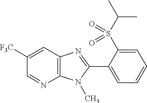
C1=NC2=C(C=C1[F3C])N=C(C1=CC=CC=C1S(C(C)C)(=O)=O)N2C
